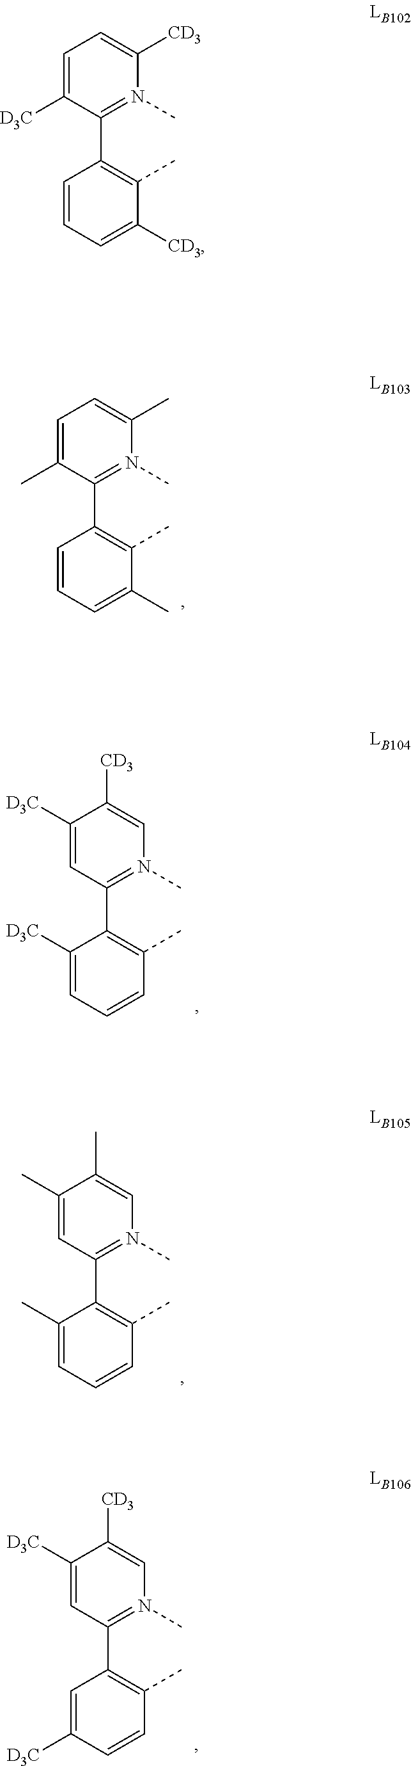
C1=C([D3C])C(C2=C(C)C([CD3])=CC=C2)=N(C)C([CD3])=C1.C1=C(C)C(C2=C(C)C(C)=CC=C2)=N(C)C(C)=C1.C1([D3C])=CC(C2=C(C)C=CC=C2[D3C])=N(C)C=C1[CD3].C1(C)=CC(C2=C(C)C=CC=C2C)=N(C)C=C1C.C1([D3C])=CC(C2=C(C)C=CC([D3C])=C2)=N(C)C=C1[CD3]
